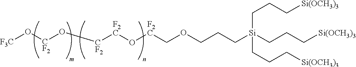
[F3C]O[CF2]O[CF2][F2C]O[F2C]COCCC[Si](CCC[Si(OCH3)3])(CCC[Si(OCH3)3])CCC[Si(OCH3)3]
